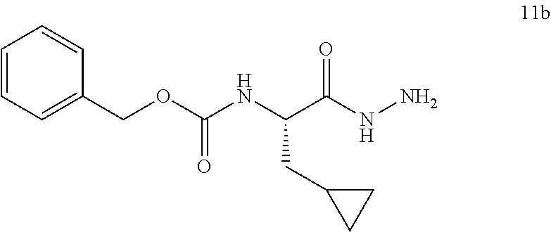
C(C(NN)=O)(NC(OCC1=CC=CC=C1)=O)CC1CC1
